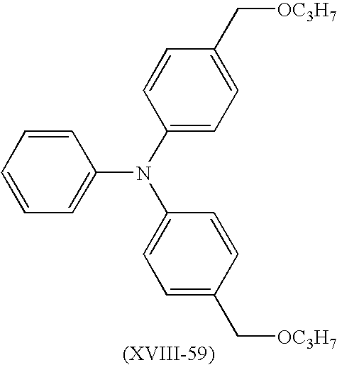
C1=CC=CC(N(C2=CC=C(C[OC3H7])C=C2)C2=CC=C(C[OC3H7])C=C2)=C1
